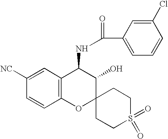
C12=C(C=C([NC])C=C1)C(NC(C1=CC=CC(Cl)=C1)=O)C(O)C1(O2)CCS(=O)(=O)CC1
